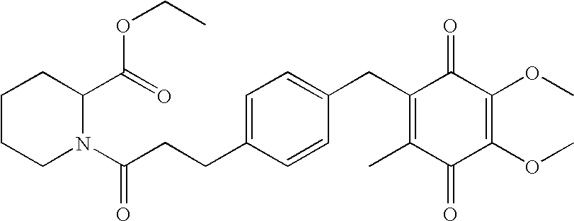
C1(=O)C(C)=C(CC2=CC=C(CCC(N3CCCCC3C(OCC)=O)=O)C=C2)C(=O)C(OC)=C1OC
